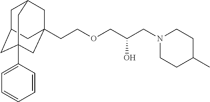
C1C2CC3(C4=CC=CC=C4)CC(CCOCC(CN4CCC(C)CC4)O)(CC1C3)C2
